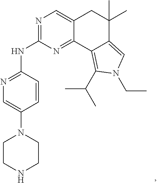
N1=C(NC2=NC=C(N3CCNCC3)C=C2)N=C2C(=C1)CC(C)(C)C1=CN(CC)C(C(C)C)=C21
